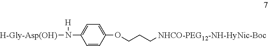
C1=C(N([H-Gly-Asp(OH)])[H])C=CC(OCCC[NHCO-PEG12-NH-HyNic-Boc])=C1
